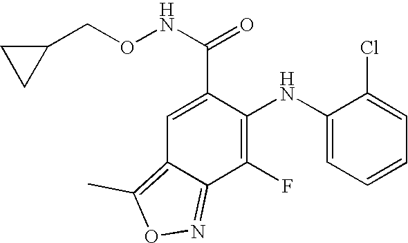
C1=C(C(NOCC2CC2)=O)C(NC2=CC=CC=C2Cl)=C(F)C2=NOC(C)=C12
